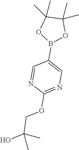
C1=NC(OCC(O)(C)C)=NC=C1B1OC(C)(C)C(C)(C)O1
